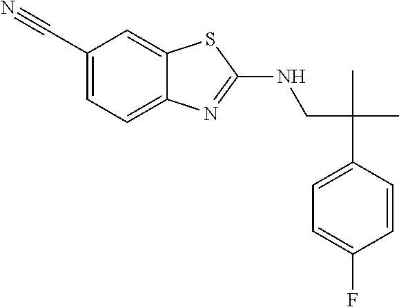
C(CNC1=NC2=CC=C(C#N)C=C2S1)(C)(C)C1=CC=C(F)C=C1
